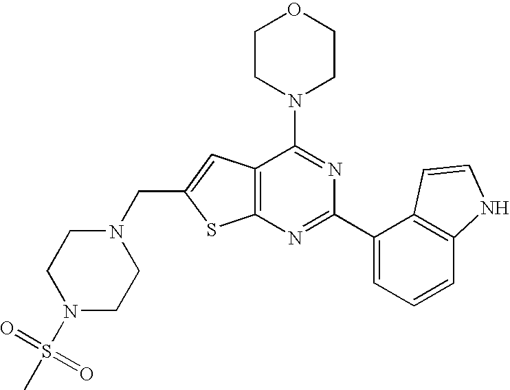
C12=C(N=C(C3=CC=CC4=C3C=CN4)N=C1N1CCOCC1)SC(CN1CCN(S(C)(=O)=O)CC1)=C2
